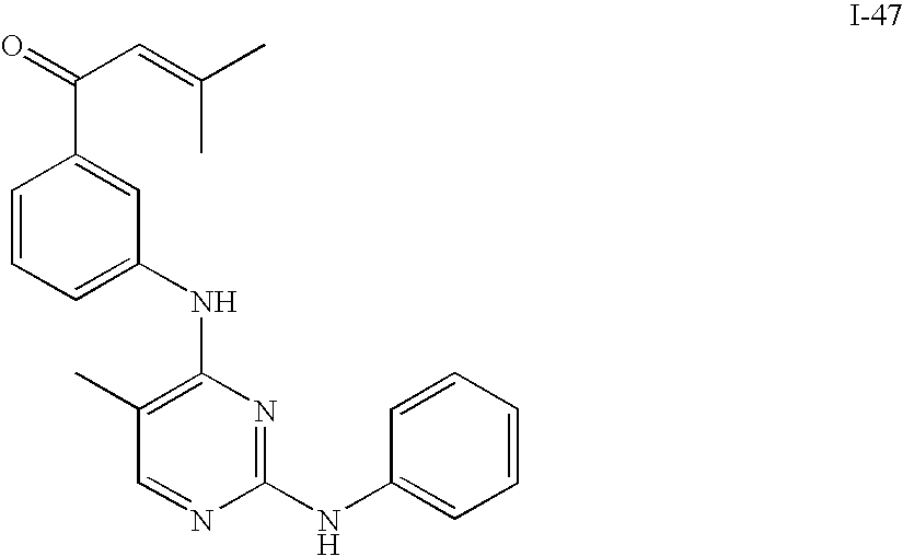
C1(C)=C(NC2=CC=CC(C(=O)C=C(C)C)=C2)N=C(NC2=CC=CC=C2)N=C1
